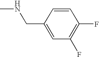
C1(CNC)=CC(F)=C(F)C=C1
